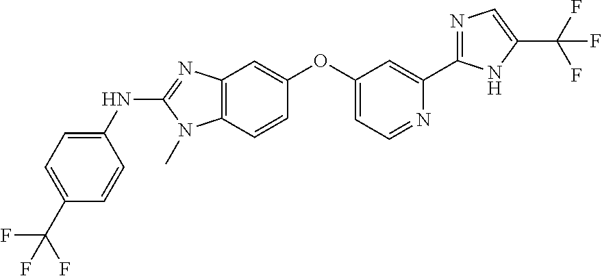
C1(OC2=CC=NC(C3=NC=C(C(F)(F)F)N3)=C2)=CC2=C(C=C1)N(C)C(NC1=CC=C(C(F)(F)F)C=C1)=N2
